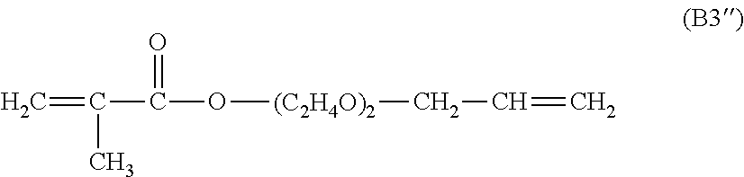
C=C(C(O[(C2H4O)2]CC=C)=O)C
